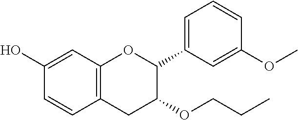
C1=CC2=C(C=C1O)OC(C1=CC=CC(OC)=C1)C(OCCC)C2
